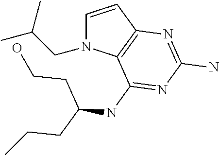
C1=CC2=C(N1CC(C)C)C(NC(CCO)CCC)=NC(N)=N2
